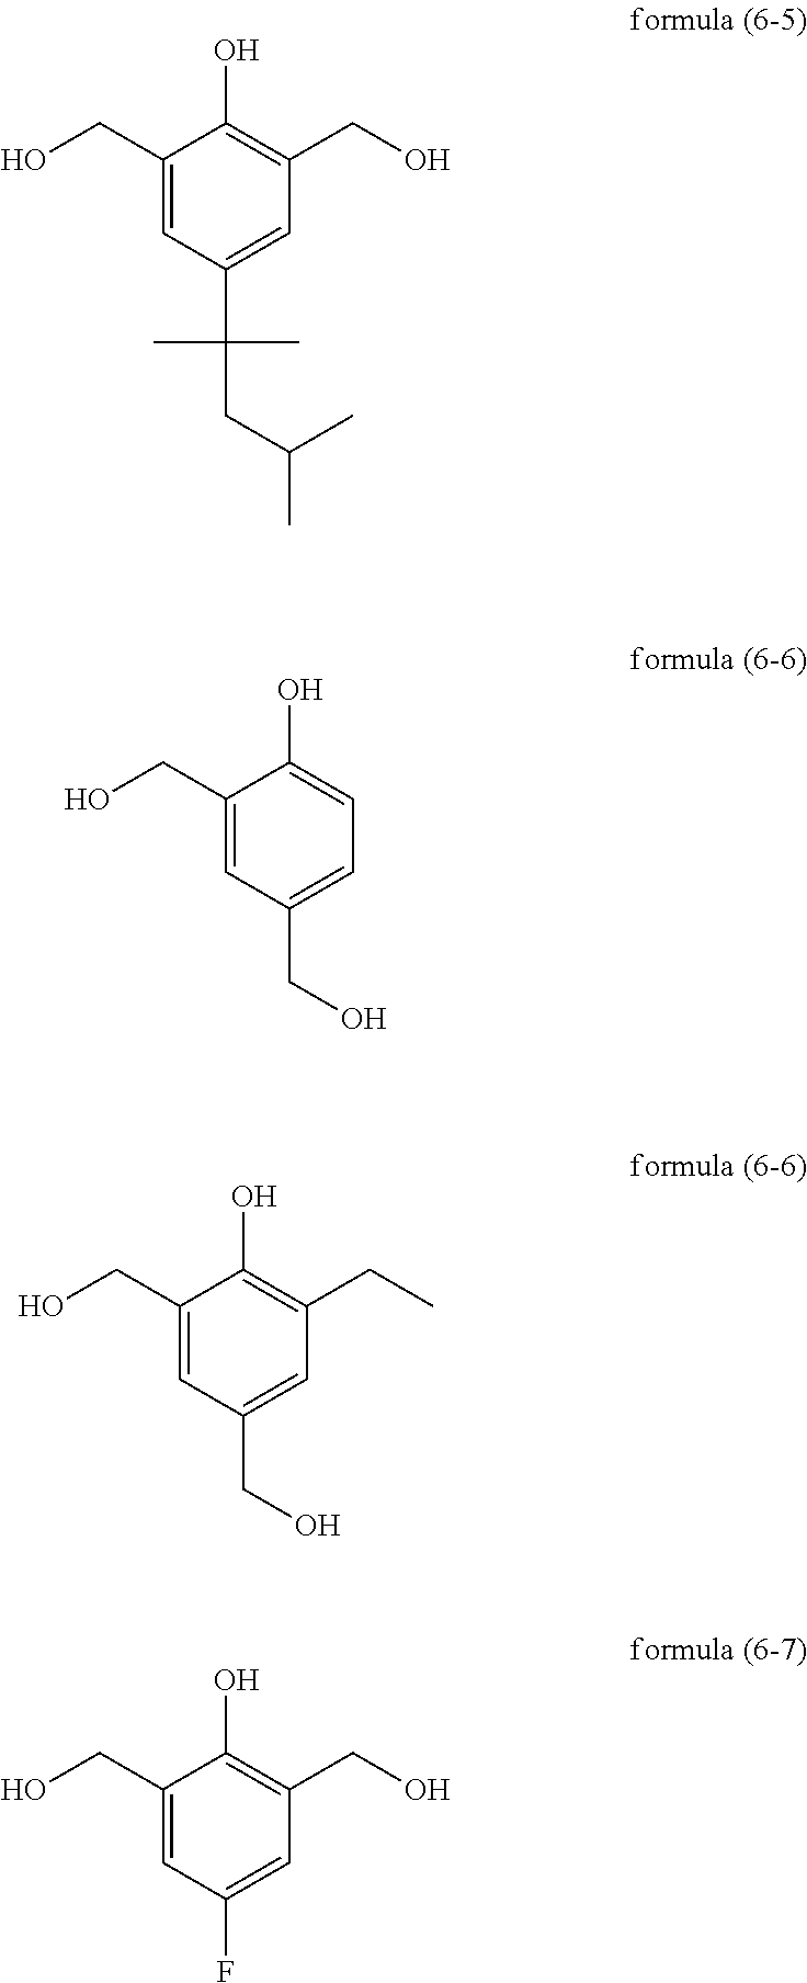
C1(CO)=CC(C(CC(C)C)(C)C)=CC(CO)=C1O.C1(CO)=CC(CO)=CC=C1O.C1(CO)=CC(CO)=CC(CC)=C1O.C1(CO)=CC(F)=CC(CO)=C1O
